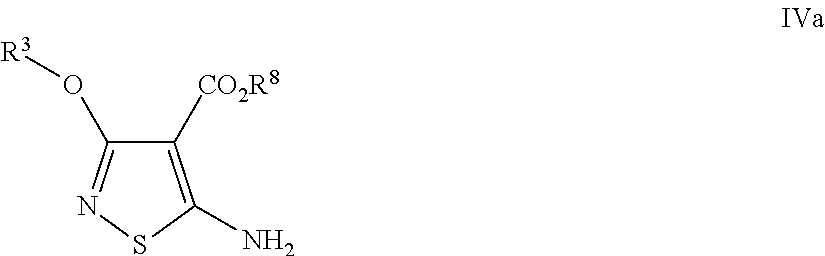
C1([CO2R8])=C(N)SN=C1O[R3]
